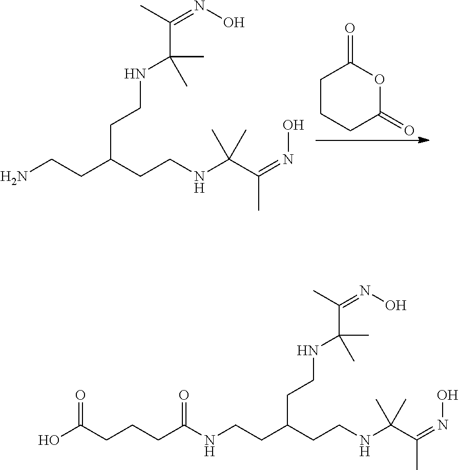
C1CCC(=O)OC1=O.NCCC(CCNC(C(=NO)C)(C)C)CCNC(C)(C)C(C)=NO.N(CCC(CCNC(C(=NO)C)(C)C)CCNC(C)(C)C(C)=NO)C(CCCC(=O)O)=O
